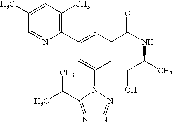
C1(C2=CC(C(NC(C)CO)=O)=CC(N3C(C(C)C)=NN=N3)=C2)=C(C)C=C(C)C=N1
